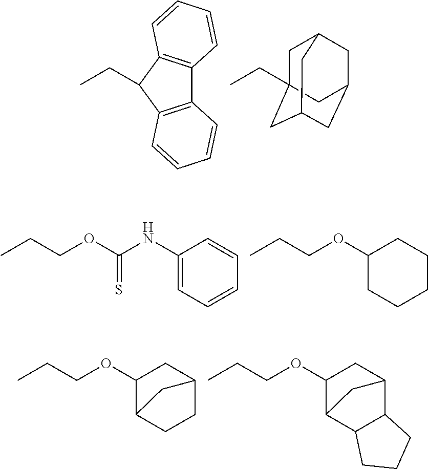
C12=C(C(CC)C3=C1C=CC=C3)C=CC=C2.C(C)C12CC3CC(CC(C1)C3)C2.CCCOC(NC1=CC=CC=C1)=S.CCCOC1CCCCC1.CCCOC1C2CCC(C1)C2.CCCOC1C2C3C(C(C1)C2)CCC3
